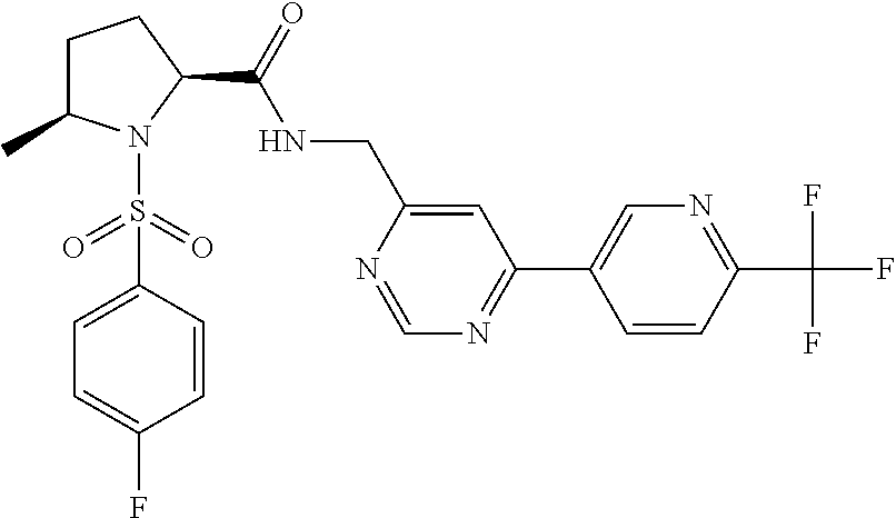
C1C(C)N(S(C2=CC=C(F)C=C2)(=O)=O)C(C(NCC2=CC(C3=CN=C(C(F)(F)F)C=C3)=NC=N2)=O)C1
